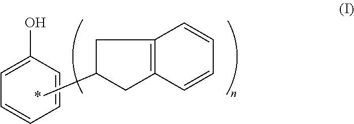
C1C2=C(CC1*)C=CC=C2.C1=CC(O)=CC=C1
